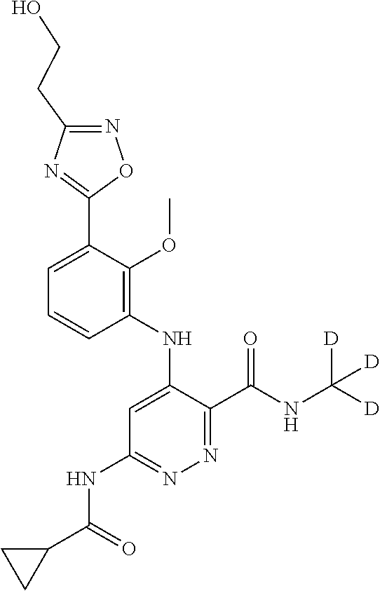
C1=C(C2=NC(CCO)=NO2)C(OC)=C(NC2=CC(NC(C3CC3)=O)=NN=C2C(NC([D])([D])[D])=O)C=C1
